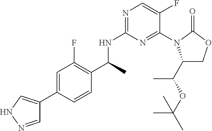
C(C)(NC1=NC=C(F)C(N2C(C(OC(C)(C)C)C)COC2=O)=N1)C1=C(F)C=C(C2=CNN=C2)C=C1
